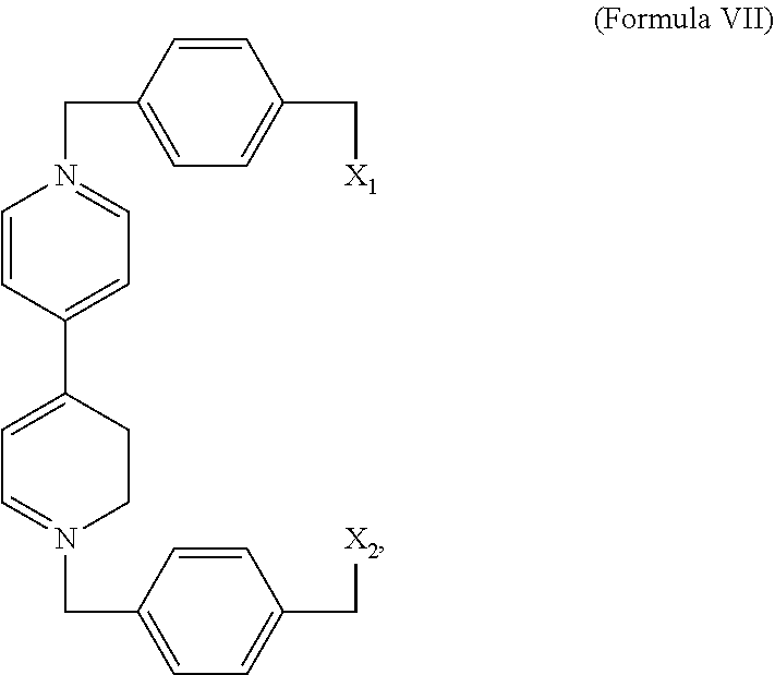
C1(C2=CC=N(CC3=CC=C(C[X2])C=C3)CC2)=CC=N(CC2=CC=C(C[X1])C=C2)C=C1
